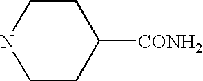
C1CC([CONH2])CCN1
